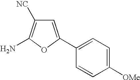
C1=C(C2=CC=C([OMe])C=C2)OC(N)=C1[NC]
